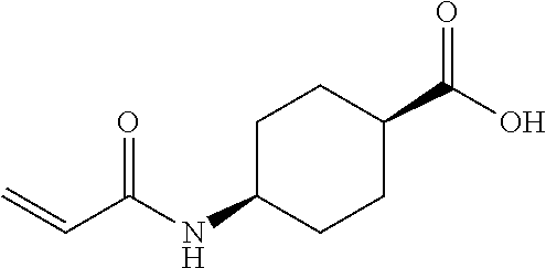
C=CC(NC1CCC(C(O)=O)CC1)=O
